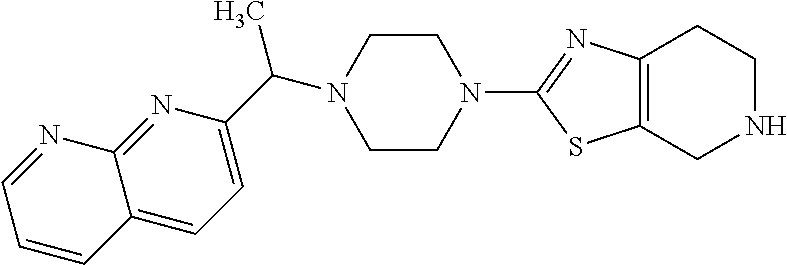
CC(C1=CC=C2C(=N1)N=CC=C2)N1CCN(C2=NC3=C(S2)CNCC3)CC1
